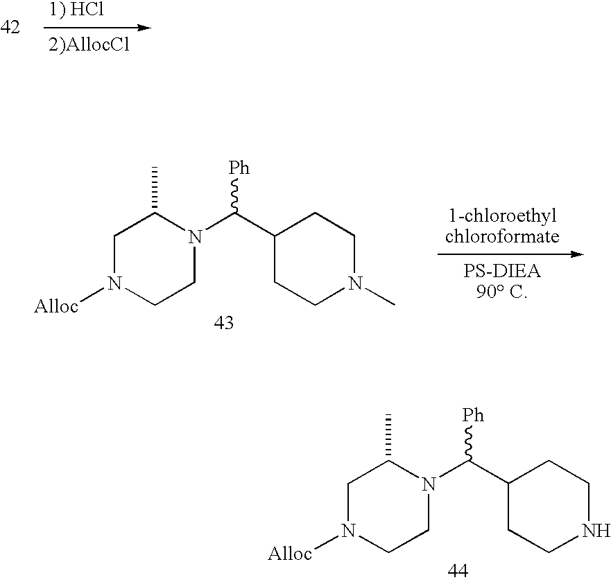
C1N([Alloc])CCN(C(C2CCN(C)CC2)[Ph])C1C.C1N([Alloc])CCN(C(C2CCNCC2)[Ph])C1C
